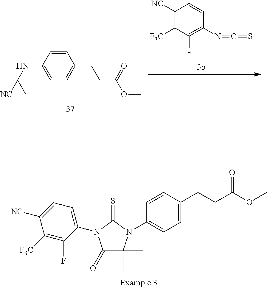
C1=CC(NC(C)(C)[NC])=CC=C1CCC(OC)=O.C1([NC])=C([F3C])C(F)=C(N=C=S)C=C1.C1(=O)C(C)(C)N(C2=CC=C(CCC(OC)=O)C=C2)C(=S)N1C1=CC=C([NC])C([F3C])=C1F
